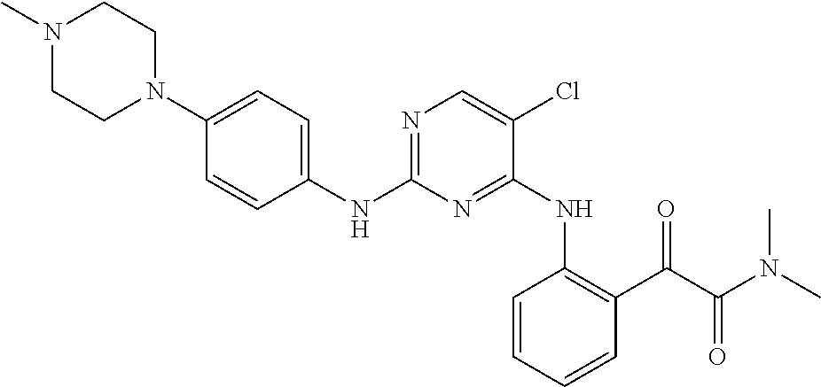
C1(N2CCN(C)CC2)=CC=C(NC2=NC=C(Cl)C(NC3=C(C(C(N(C)C)=O)=O)C=CC=C3)=N2)C=C1
